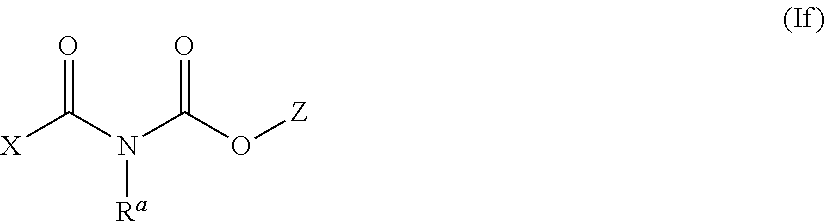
[X]C(N(C(O[Z])=O)[Ra])=O
